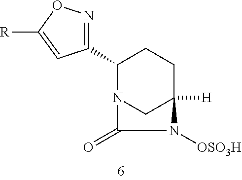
C1(C2=NOC([R])=C2)N2CC([H])(CC1)N([OSO3H])C2=O
